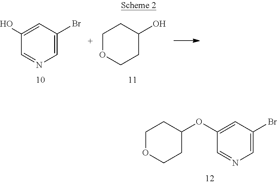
C1(O)=CC(Br)=CN=C1.C1OCCC(O)C1.C1OCCC(OC2=CC(Br)=CN=C2)C1
